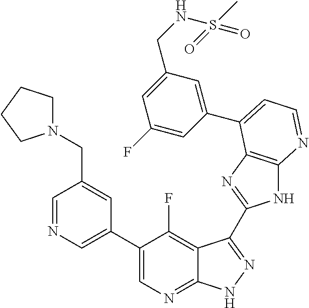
C1=NC=C(C2=CN=C3C(=C2F)C(C2=NC4=C(N2)N=CC=C4C2=CC(CNS(C)(=O)=O)=CC(F)=C2)=NN3)C=C1CN1CCCC1
